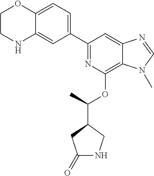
C1(C2=NC(OC(C3CC(=O)NC3)C)=C3C(=C2)N=CN3C)=CC=C2C(=C1)NCCO2
